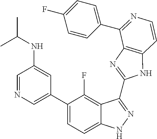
C1=C(C2=CC=C3C(=C2F)C(C2=NC4=C(N2)C=CN=C4C2=CC=C(F)C=C2)=NN3)C=C(NC(C)C)C=N1
